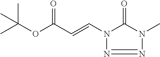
O=C1N(C=CC(OC(C)(C)C)=O)N=NN1C
